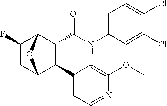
C1=C(Cl)C(Cl)=CC(NC(=O)C2C(C3=CC=NC(OC)=C3)C3CC(F)C2O3)=C1
